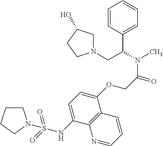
C1=CC(C(CN2CC(O)CC2)N(C)C(COC2=CC=C(NS(=O)(=O)N3CCCC3)C3=C2C=CC=N3)=O)=CC=C1
